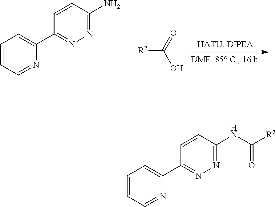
C1=CC(N)=NN=C1C1=CC=CC=N1.[R2]C(O)=O.C1=CC(NC(=O)[R2])=NN=C1C1=CC=CC=N1
